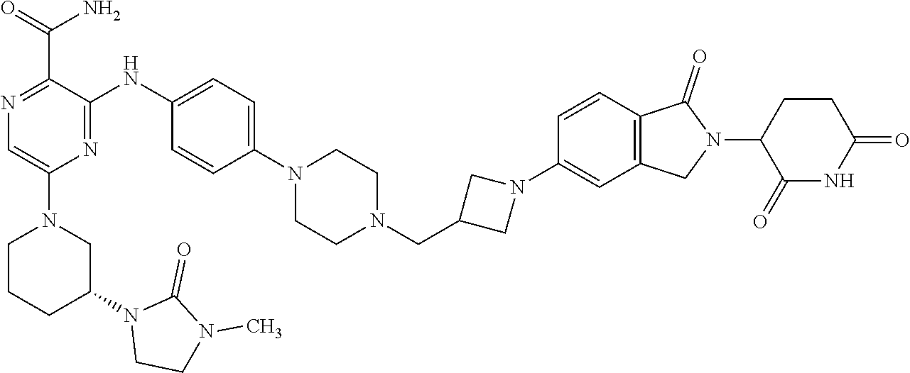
N1(C2=CC=C(NC3=NC(N4CCCC(N5CCN(C)C5=O)C4)=CN=C3C(=O)N)C=C2)CCN(CC2CN(C3=CC4=C(C=C3)C(=O)N(C3C(=O)NC(=O)CC3)C4)C2)CC1
